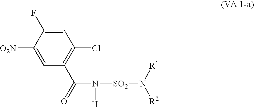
C1=C([O2N])C(F)=CC(Cl)=C1C(=O)N([SO2]N([R1])[R2])[H]
